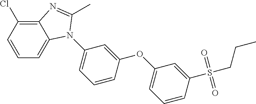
C1(OC2=CC(N3C4=CC=CC(Cl)=C4N=C3C)=CC=C2)=CC=CC(S(CCC)(=O)=O)=C1
